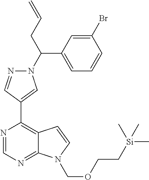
C=CCC(N1N=CC(C2=C3C(=NC=N2)N(COCC[Si](C)(C)C)C=C3)=C1)C1=CC=CC(Br)=C1
